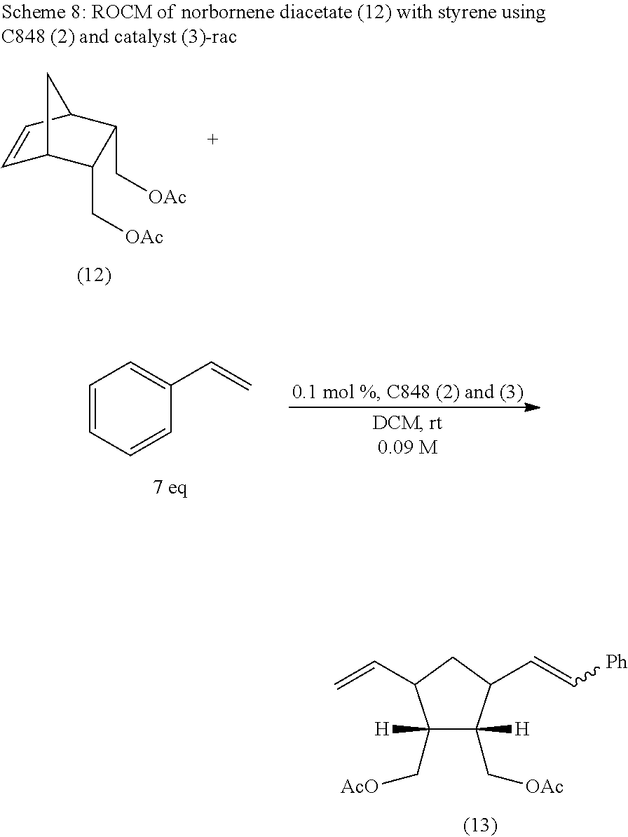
C1(C[AcO])([H])C(C[OAc])([H])C(C=C[Ph])CC1C=C.C1=CC2C(C[OAc])C(C[OAc])C1C2.C1=CC=CC(C=C)=C1
